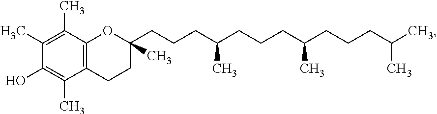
C1(C)=C(C)C2=C(C(C)=C1O)CCC(CCCC(CCCC(C)CCCC(C)C)C)(C)O2
